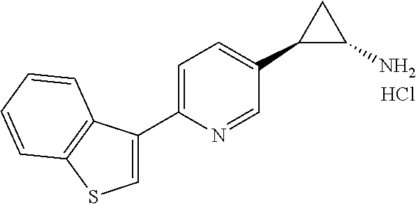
Cl.C1(C2=CSC3=C2C=CC=C3)=CC=C(C2C(N)C2)C=N1
